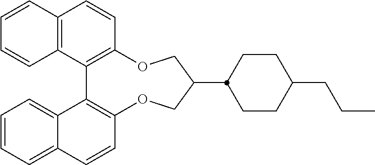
C1=CC=C2C(=C1)C1=C(C=C2)OCC(C2CCC(CCC)CC2)COC2=C1C1=C(C=C2)C=CC=C1
